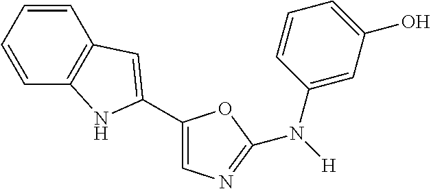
C1=CC=CC2=C1C=C(C1=CN=C(N([H])C3=CC(O)=CC=C3)O1)N2
